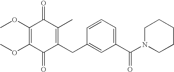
C1(=O)C(CC2=CC(C(N3CCCCC3)=O)=CC=C2)=C(C)C(=O)C(OC)=C1OC
